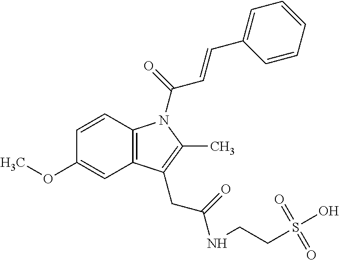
C12=C(C=C(OC)C=C1)C(CC(=O)NCCS(O)(=O)=O)=C(C)N2C(C=CC1=CC=CC=C1)=O
